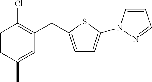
C1=CC(C)=CC(CC2=CC=C(N3C=CC=N3)S2)=C1Cl
